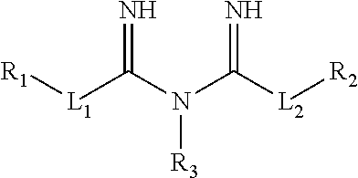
N=C(N(C([L2][R2])=N)[R3])[L1][R1]
